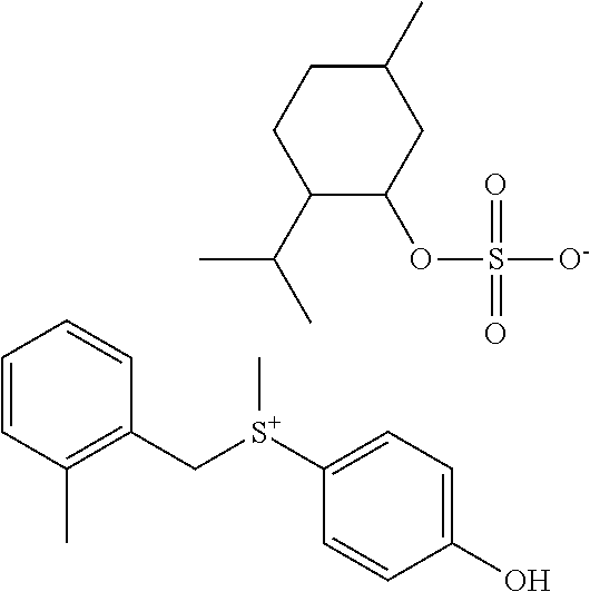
C1([S+](CC2=C(C)C=CC=C2)C)=CC=C(O)C=C1.C1(C(C)C)C(OS([O-])(=O)=O)CC(C)CC1
